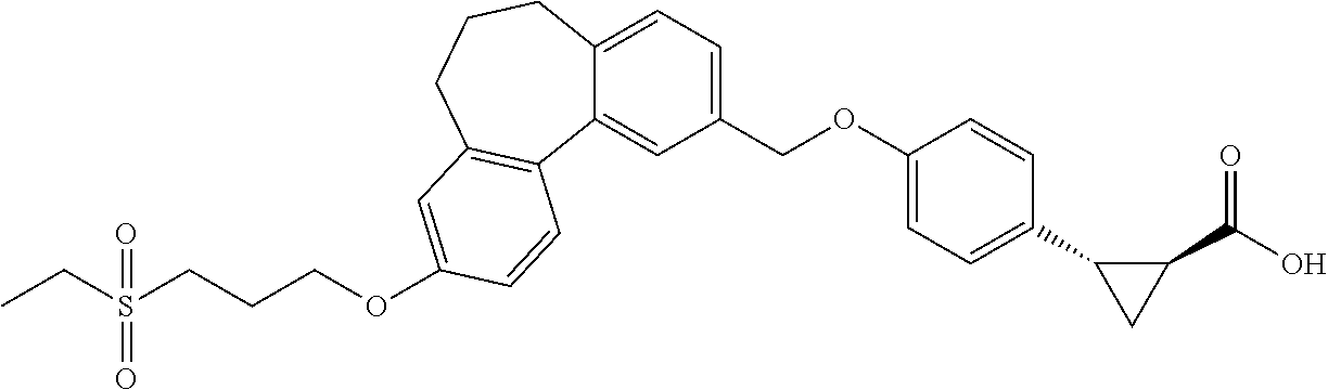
C(OC1=CC=C(C2CC2C(O)=O)C=C1)C1=CC=C2C(=C1)C1=C(CCC2)C=C(OCCCS(=O)(CC)=O)C=C1
